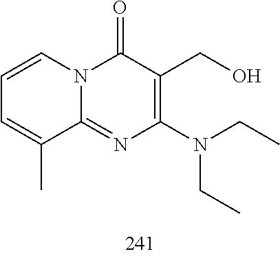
C1=CC=C(C)C2=NC(N(CC)CC)=C(CO)C(=O)N12
